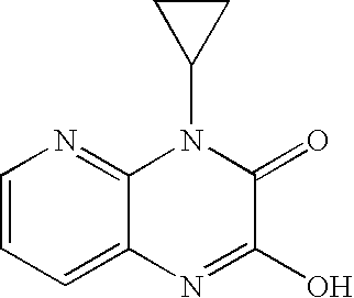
C1=CC=C2C(=N1)N(C1CC1)C(=O)C(O)=N2
